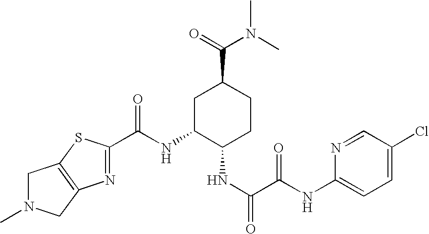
C(NC1C(NC(C(NC2=CC=C(Cl)C=N2)=O)=O)CCC(C(=O)N(C)C)C1)(=O)C1=NC2=C(S1)CN(C)C2
